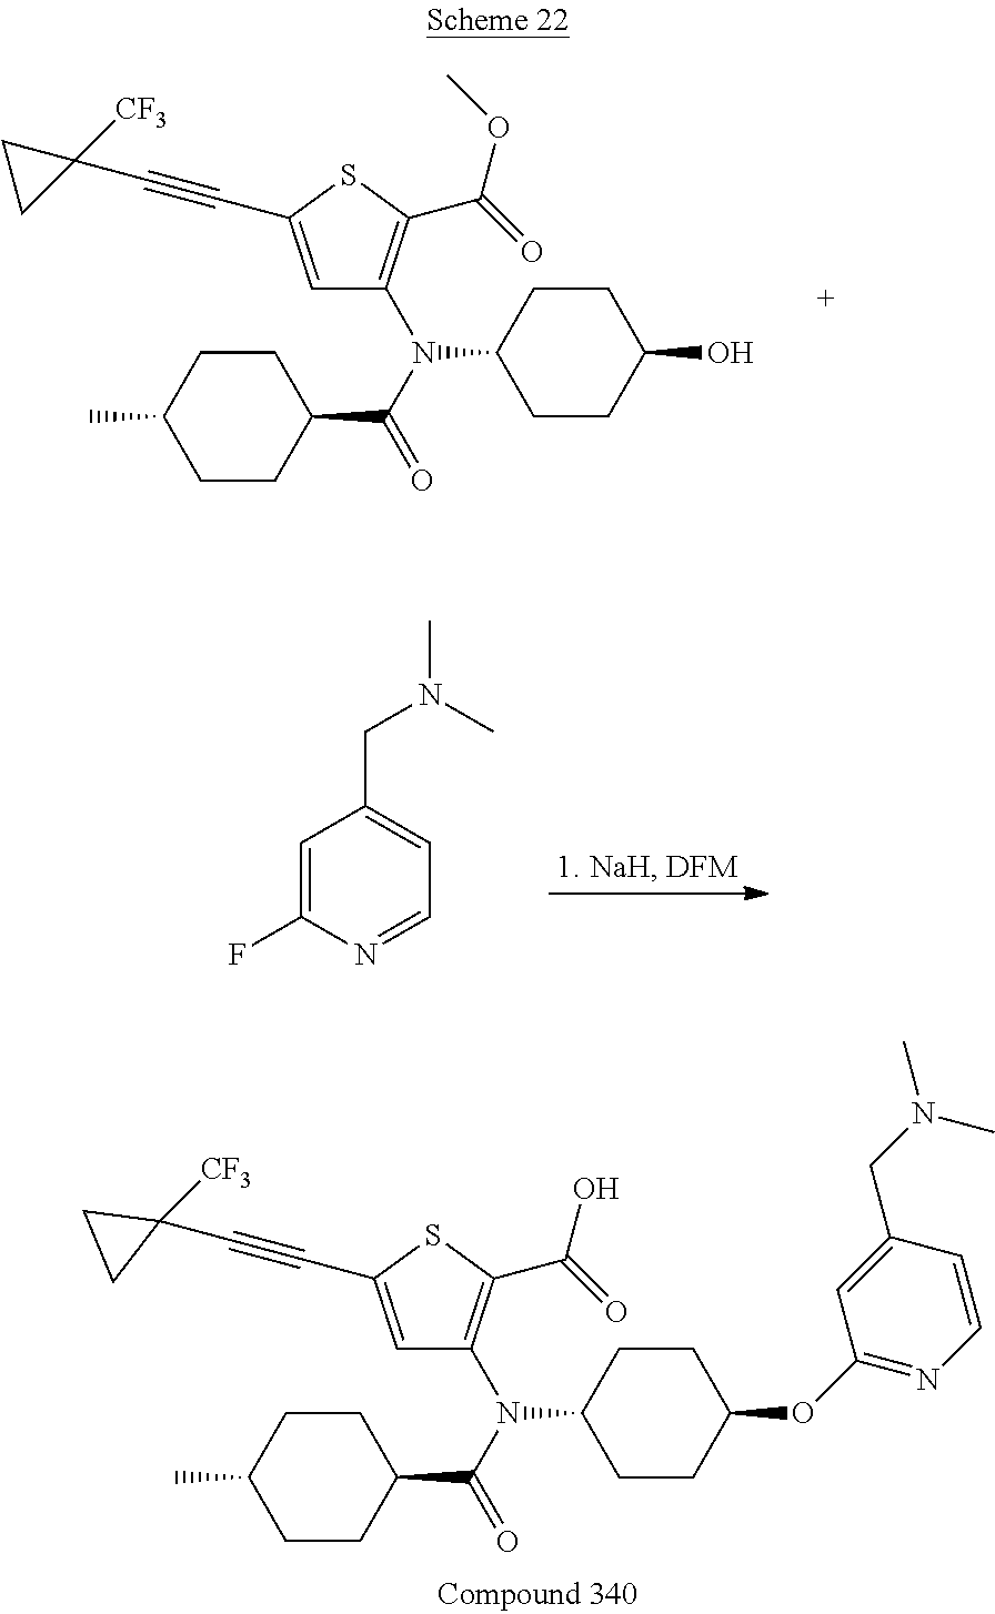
C1C(C)CCC(C(=O)N(C2=C(C(OC)=O)SC(C#CC3([CF3])CC3)=C2)C2CCC(O)CC2)C1.C1=C(F)N=CC=C1CN(C)C.C1C(C)CCC(C(=O)N(C2=C(C(O)=O)SC(C#CC3([CF3])CC3)=C2)C2CCC(OC3=NC=CC(CN(C)C)=C3)CC2)C1
